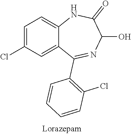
C1=C(Cl)C=C2C(=C1)NC(=O)C(O)N=C2C1=C(Cl)C=CC=C1
